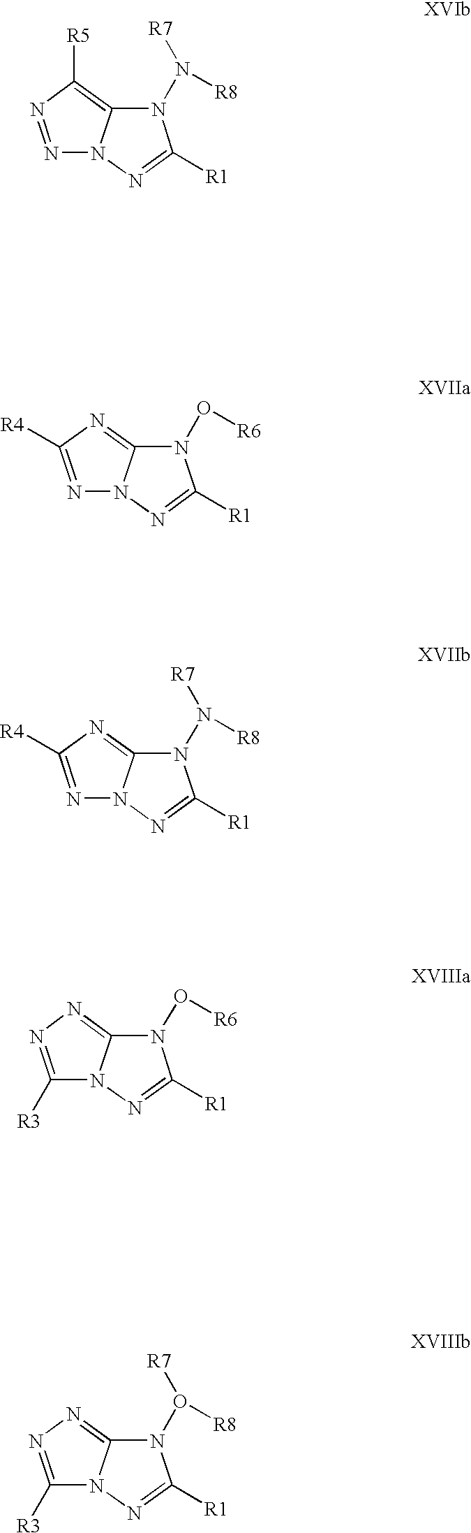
N1(O[R6])C2=NC([R4])=NN2N=C1[R1].N1(N([R8])[R7])C2=C([R5])N=NN2N=C1[R1].N1(N([R8])[R7])C2=NC([R4])=NN2N=C1[R1].N1(O[R6])C2=NN=C([R3])N2N=C1[R1].N1(O([R8])[R7])C2=NN=C([R3])N2N=C1[R1]
